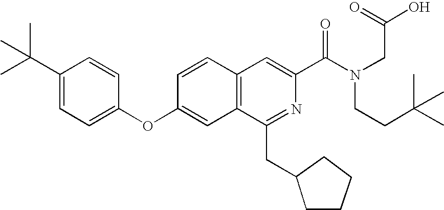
C1=CC2=C(C=C1OC1=CC=C(C(C)(C)C)C=C1)C(CC1CCCC1)=NC(C(N(CC(O)=O)CCC(C)(C)C)=O)=C2
